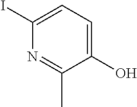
OC1=CC=C(I)N=C1C
